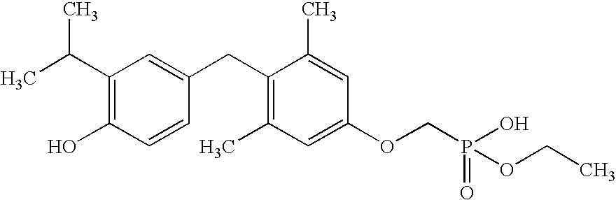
C1(C(C)C)=C(O)C=CC(CC2=C(C)C=C(OCP(OCC)(O)=O)C=C2C)=C1
